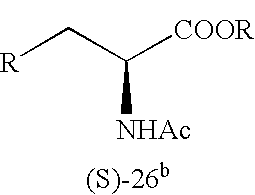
C([COOR])(C[R])[NHAc]
